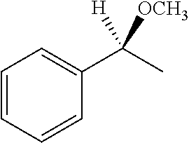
C1=CC=CC(C(C)([H])[OCH3])=C1
